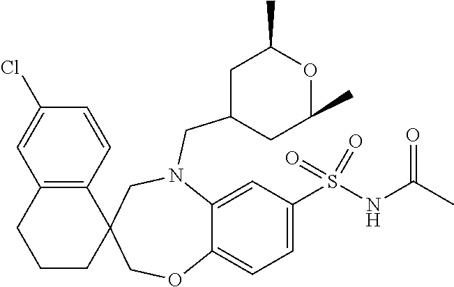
C1CC2(C3=C(C1)C=C(Cl)C=C3)COC1=CC=C(S(NC(C)=O)(=O)=O)C=C1N(CC1CC(C)OC(C)C1)C2
